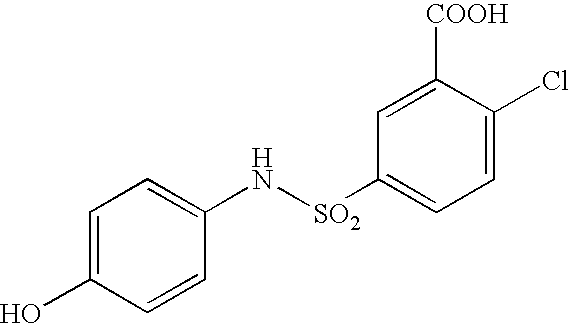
C1=C(O)C=CC(N[SO2]C2=CC=C(Cl)C([COOH])=C2)=C1
